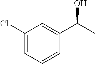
C1(Cl)=CC=CC(C(C)O)=C1
